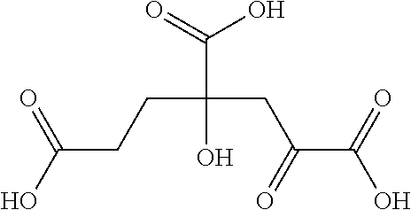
OC(CCC(O)(C(O)=O)CC(C(=O)O)=O)=O
